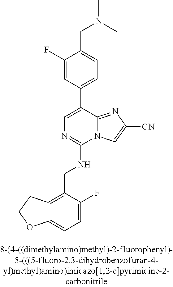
C12=CC=C(F)C(CNC3=NC=C(C4=CC=C(CN(C)C)C(F)=C4)C4=NC([CN])=CN34)=C1CCO2
